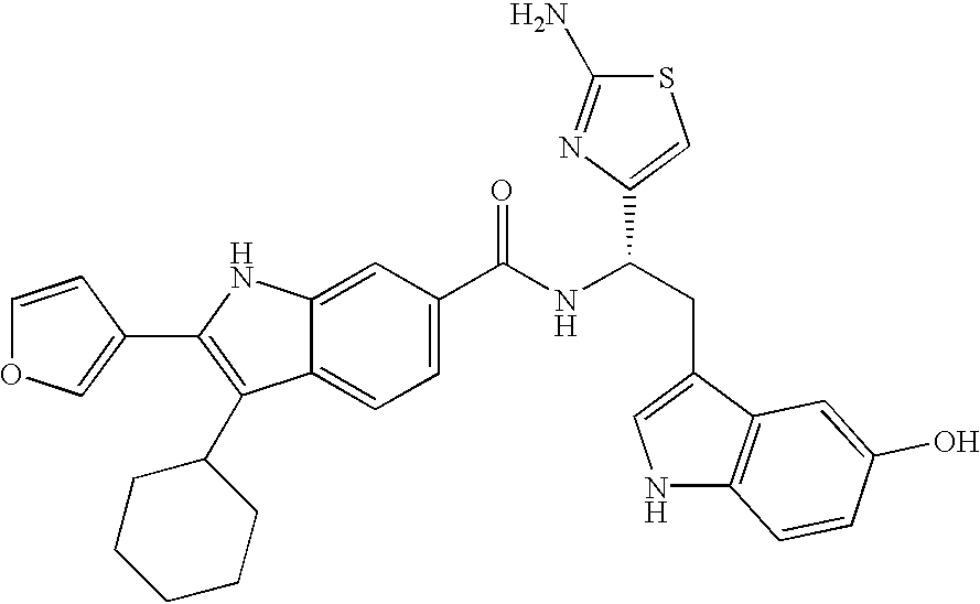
C1=CC(C2=C(C3CCCCC3)C3=CC=C(C(NC(CC4=CNC5=C4C=C(O)C=C5)C4=CSC(N)=N4)=O)C=C3N2)=CO1
